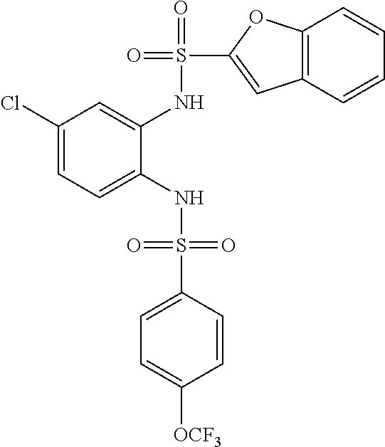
C1(Cl)=CC=C(NS(=O)(=O)C2=CC=C([OCF3])C=C2)C(NS(=O)(C2=CC3=C(O2)C=CC=C3)=O)=C1
